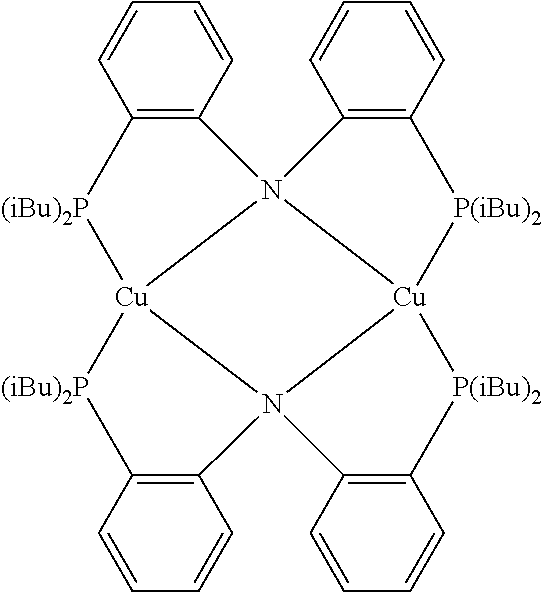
C12=C(C=CC=C1)N13[Cu]4([(iBu)2P]2)[(iBu)2P]C2=C(C=CC=C2)N42C4=C(C=CC=C4)[P(iBu)2][Cu]21[P(iBu)2]C1=C3C=CC=C1
